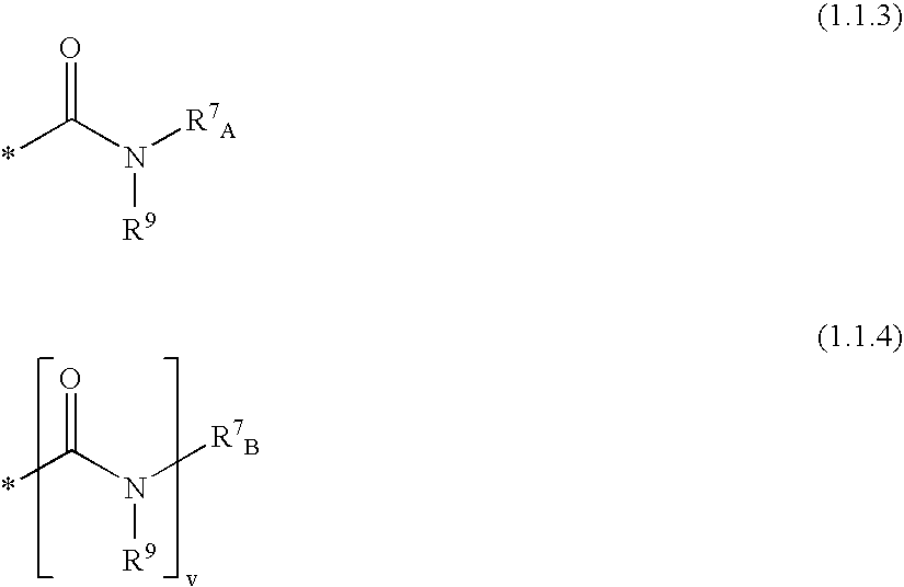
*C(N([R7B])[R9])=O.*C(N([R7A])[R9])=O
